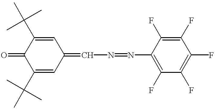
C1(C(C)(C)C)=CC(=CN=NC2=C(F)C(F)=C(F)C(F)=C2F)C=C(C(C)(C)C)C1=O
